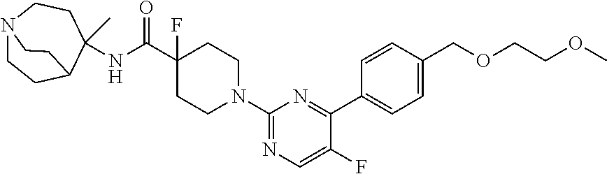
C1(N2CCC(F)(C(NC3(C)C4CCN(CC3)CC4)=O)CC2)=NC=C(F)C(C2=CC=C(COCCOC)C=C2)=N1
